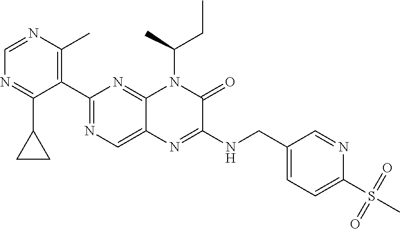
C1=NC(C)=C(C2=NC=C3C(=N2)N(C(C)CC)C(=O)C(NCC2=CC=C(S(C)(=O)=O)N=C2)=N3)C(C2CC2)=N1
